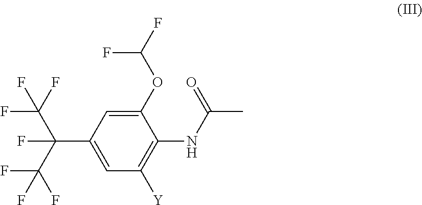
C1=C(C(C(F)(F)F)(C(F)(F)F)F)C=C(OC(F)F)C(NC(C)=O)=C1[Y]
